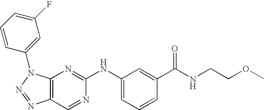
C12=C(N(C3=CC(F)=CC=C3)N=N1)N=C(NC1=CC=CC(C(NCCOC)=O)=C1)N=C2
